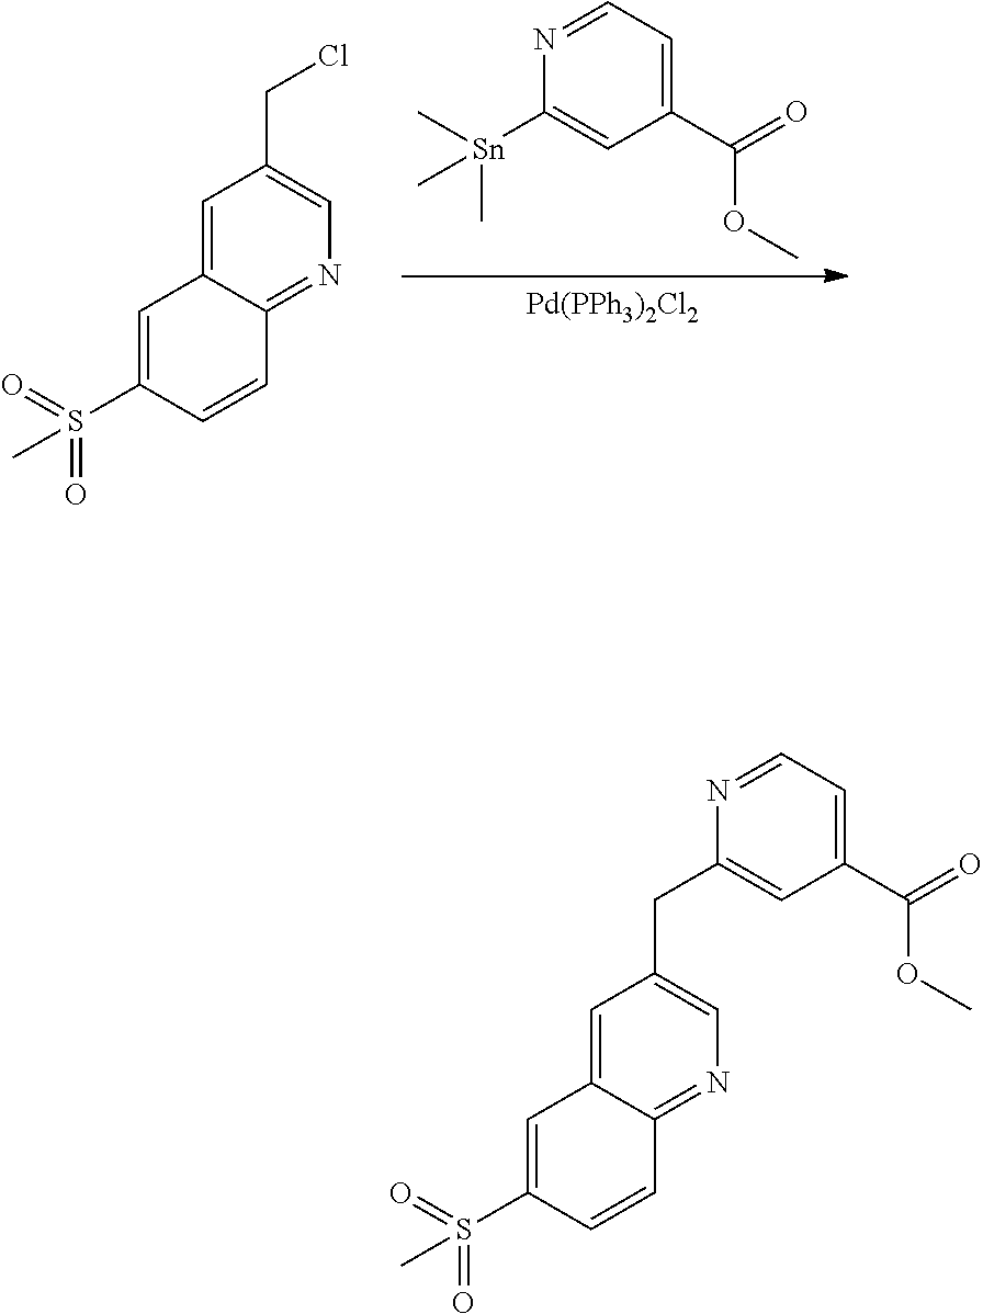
[Pd(PPh3)2Cl2].C[Sn](C1=CC(C(=O)OC)=CC=N1)(C)C.C1=C2C(=NC=C1CCl)C=CC(S(=O)(=O)C)=C2.C1=C2C(=NC=C1CC1=CC(C(=O)OC)=CC=N1)C=CC(S(=O)(=O)C)=C2
